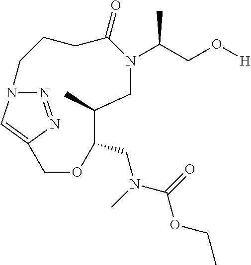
N1=NC2=CN1CCCC(=O)N(C(CO[H])C)CC(C)C(CN(C)C(=O)OCC)OC2
